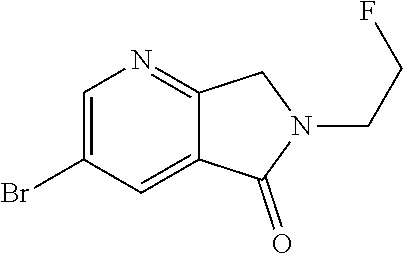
C1=C(Br)C=C2C(=N1)CN(CCF)C2=O
